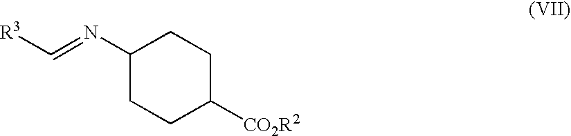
C1(N=C[R3])CCC([CO2R2])CC1
